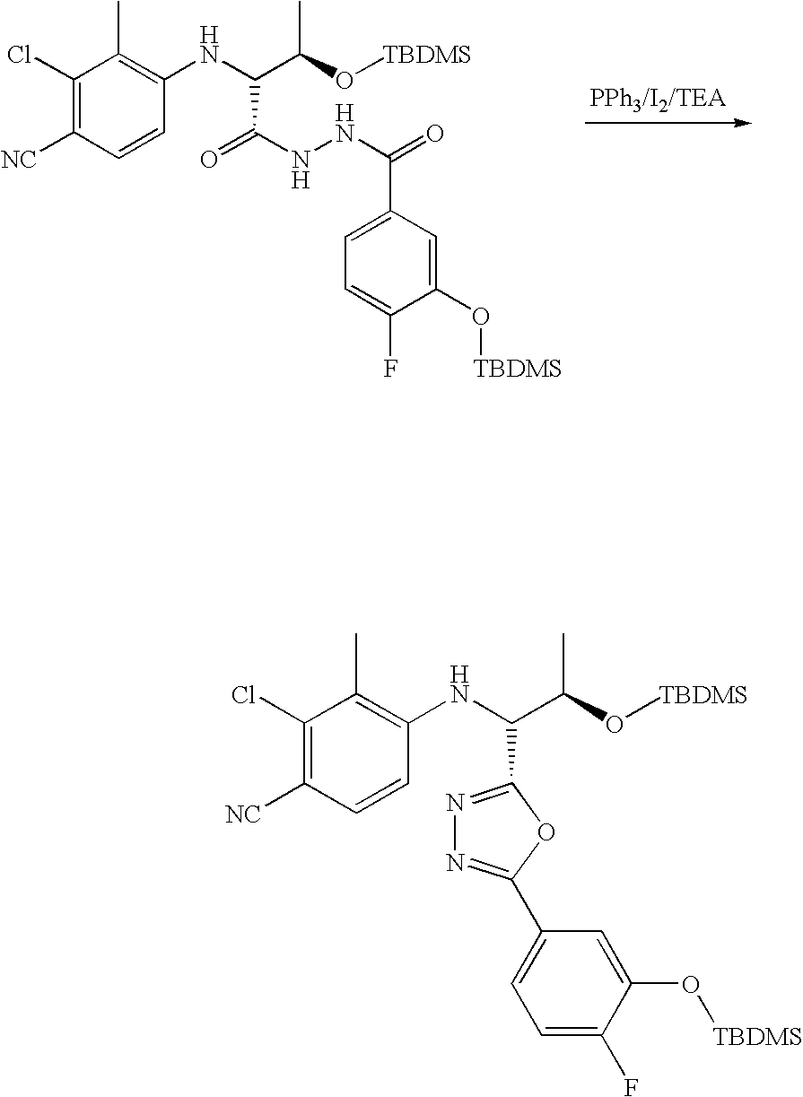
C1(Cl)=C([NC])C=CC(NC(C(O[TBDMS])C)C(=O)NNC(=O)C2=CC=C(F)C(O[TBDMS])=C2)=C1C.C1(Cl)=C([NC])C=CC(NC(C(O[TBDMS])C)C2=NN=C(C3=CC=C(F)C(O[TBDMS])=C3)O2)=C1C
